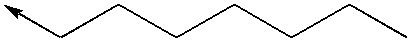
C(CCCCCC)->C
